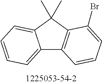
C12=CC=CC=C1C(C)(C)C1=C2C=CC=C1Br
